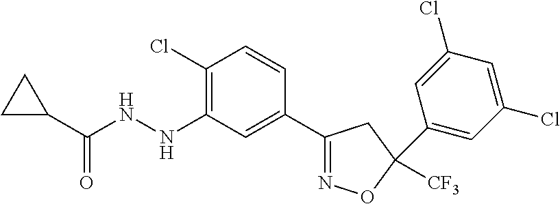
C1C(C(NNC2=C(Cl)C=CC(C3=NOC([CF3])(C4=CC(Cl)=CC(Cl)=C4)C3)=C2)=O)C1
